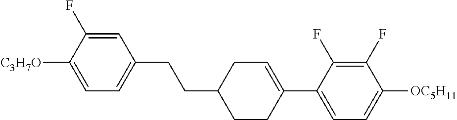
C1=C(F)C([C3H7O])=CC=C1CCC1CCC(C2=CC=C([OC5H11])C(F)=C2F)=CC1
